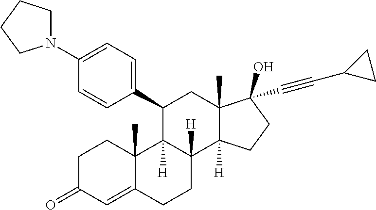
C1C(=O)C=C2C(C)(C1)C1([H])C([H])(CC2)C2([H])C(C)(CC1C1=CC=C(N3CCCC3)C=C1)C(O)(C#CC1CC1)CC2
